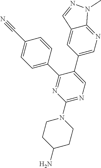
C1(N2CCC(N)CC2)=NC=C(C2=CN=C3C(=C2)C=NN3C)C(C2=CC=C(C#N)C=C2)=N1
